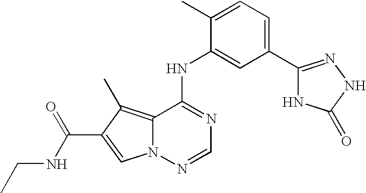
C12=C(C)C(C(NCC)=O)=CN1N=CN=C2NC1=CC(C2=NNC(=O)N2)=CC=C1C
